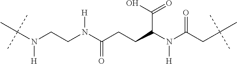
C(N(CCN(C(CCC(N(C(CC(C)(C)C)=O)[H])C(O)=O)=O)[H])[H])(C)(C)C
